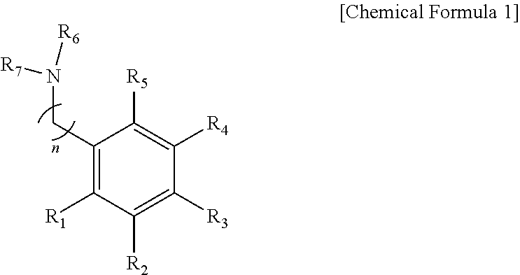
C1(CN([R6])[R7])=C([R1])C([R2])=C([R3])C([R4])=C1[R5]
